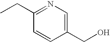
C1(CC)=NC=C(CO)C=C1
